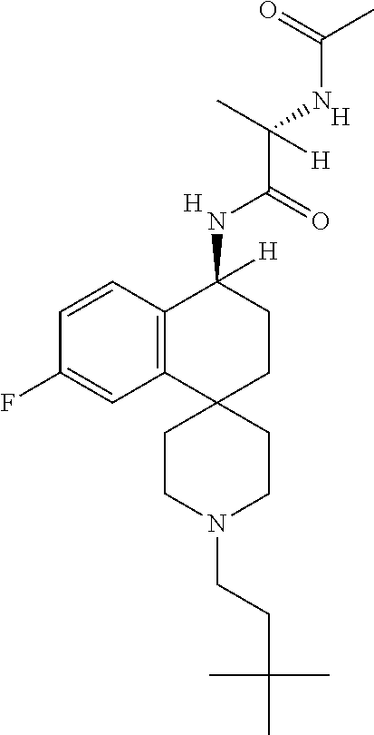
C12=C(C=CC(F)=C1)C(NC(C(C)(NC(C)=O)[H])=O)([H])CCC21CCN(CCC(C)(C)C)CC1.[H].[H]
